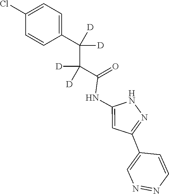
N1C(NC(C(C(C2=CC=C(Cl)C=C2)([D])[D])([D])[D])=O)=CC(C2=CN=NC=C2)=N1
